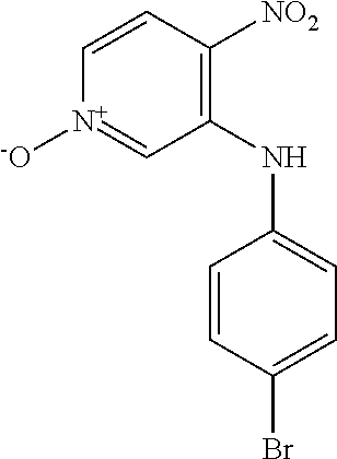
C1(NC2=CC=C(Br)C=C2)=C([NO2])C=C[N+]([-O])=C1
